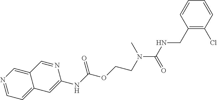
C1=CC(CNC(N(CCOC(NC2=CC3=CC=NC=C3C=N2)=O)C)=O)=C(Cl)C=C1
